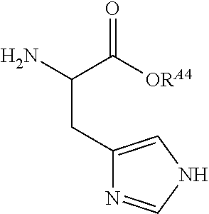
C1(CC(N)C([ORA4])=O)=CNC=N1
